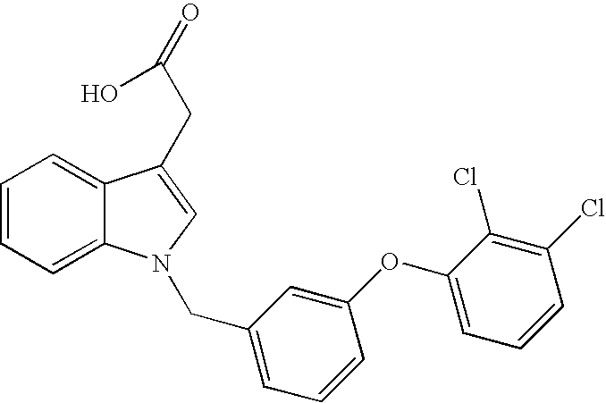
C1=CC=C2C(=C1)C(CC(=O)O)=CN2CC1=CC=CC(OC2=CC=CC(Cl)=C2Cl)=C1
